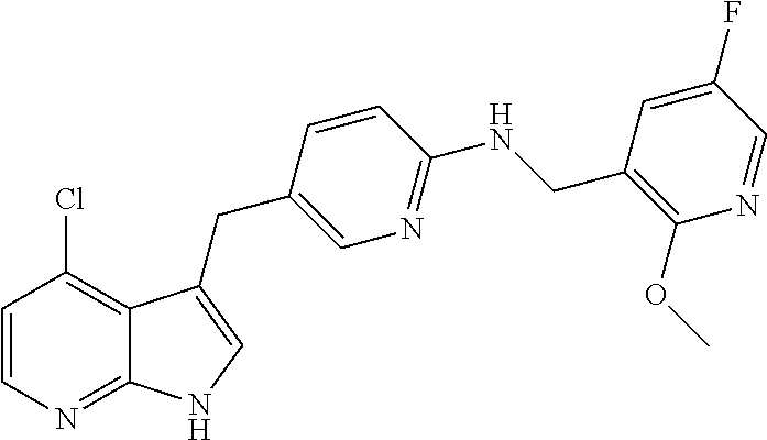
C1=CN=C2C(=C1Cl)C(CC1=CN=C(NCC3=C(OC)N=CC(F)=C3)C=C1)=CN2
